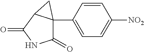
C1(=O)C2(C3=CC=C([NO2])C=C3)C(C(=O)N1)C2
